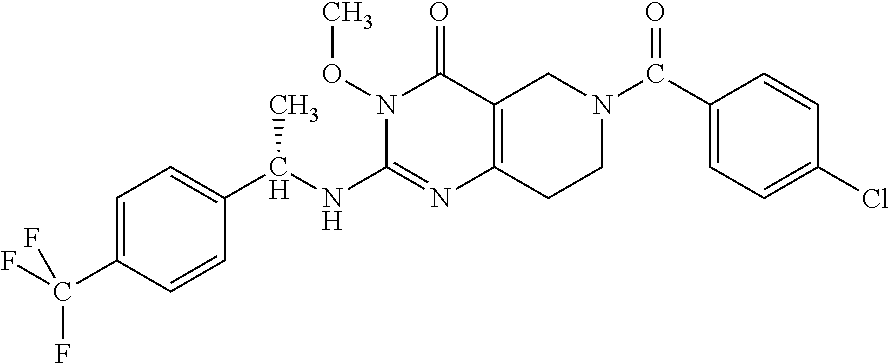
C1=C(C(F)(F)F)C=CC(C(NC2=NC3=C(C(=O)N2OC)CN(C(=O)C2=CC=C(Cl)C=C2)CC3)C)=C1
